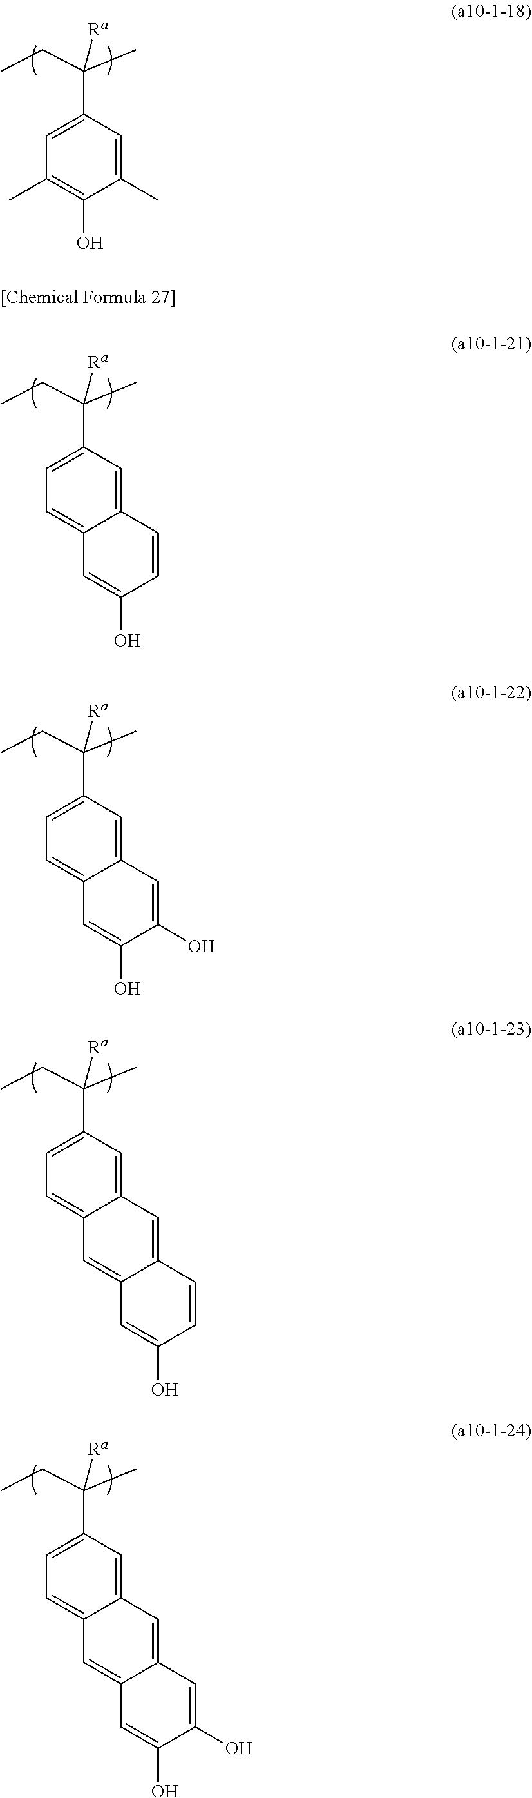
CCC(C)([Ra])C1=CC(C)=C(O)C(C)=C1.CCC(C)([Ra])C1=CC=C2C(=C1)C=CC(O)=C2.CCC(C)([Ra])C1=CC=C2C(=C1)C=C(O)C(O)=C2.CCC(C)([Ra])C1=CC=C2C(=C1)C=C1C(=C2)C=C(O)C=C1.CCC(C)([Ra])C1=CC=C2C(=C1)C=C1C(=C2)C=C(O)C(O)=C1
